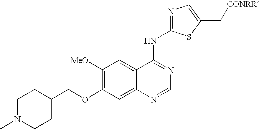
C1(COC2=C([MeO])C=C3C(=C2)N=CN=C3NC2=NC=C(C[CONRR])S2)CCN(C)CC1
